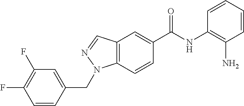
C12=C(C=CC(C(NC3=C(N)C=CC=C3)=O)=C1)N(CC1=CC(F)=C(F)C=C1)N=C2
